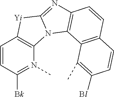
C1=CC([Bk])=N(C)C2=C1[Yi]C1=NC3=C(N21)C1=C(C=C3)C=CC([Bl])=C1C
